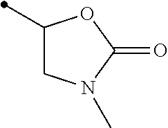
C1C(C)OC(=O)N1C
